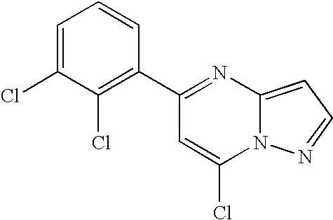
C1(C2=C(Cl)C(Cl)=CC=C2)=NC2=CC=NN2C(Cl)=C1
